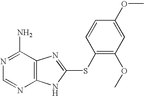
N1=C(N)C2=C(N=C1)NC(SC1=C(OC)C=C(OC)C=C1)=N2
